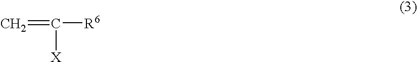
C=C([R6])[X]
